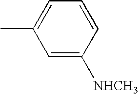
C1(C)=CC=CC([NHCH3])=C1
